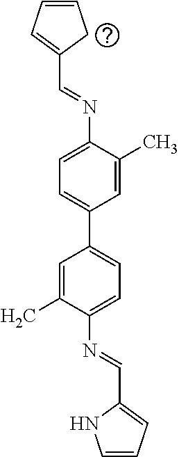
C1=CCC(C=NC2=CC=C(C3=CC=C(N=CC4=CC=CN4)C(C)=C3)C=C2C)=C1
